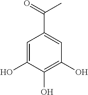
C1=C(O)C(O)=C(O)C=C1C(=O)C
